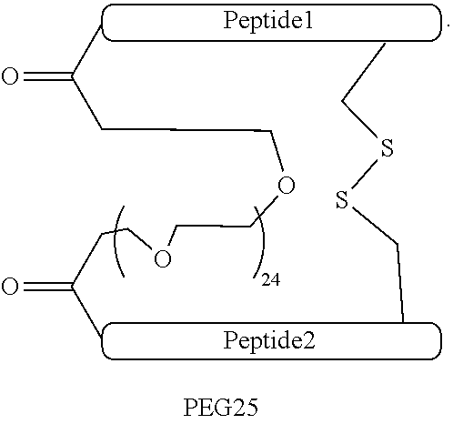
CCSSCC.CC(CCOCCOCCC(C)=O)=O
